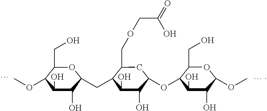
O(C)C1C(CO)OC(CC2C(COCC(O)=O)CC(OC3C(CO)OC(OC)C(O)C3O)C(O)C2O)C(O)C1O
